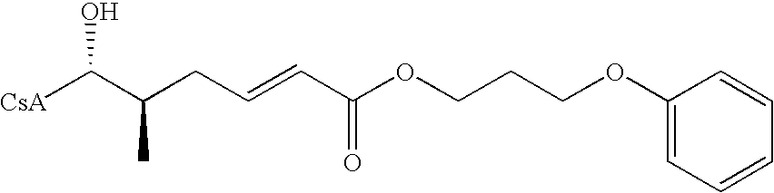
[CsA]C(C(CC=CC(OCCCOC1=CC=CC=C1)=O)C)O
